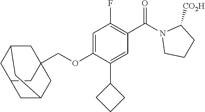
C1=C(OCC23CC4CC(C2)CC(C3)C4)C(C2CCC2)=CC(C(N2CCCC2[CO2H])=O)=C1F
